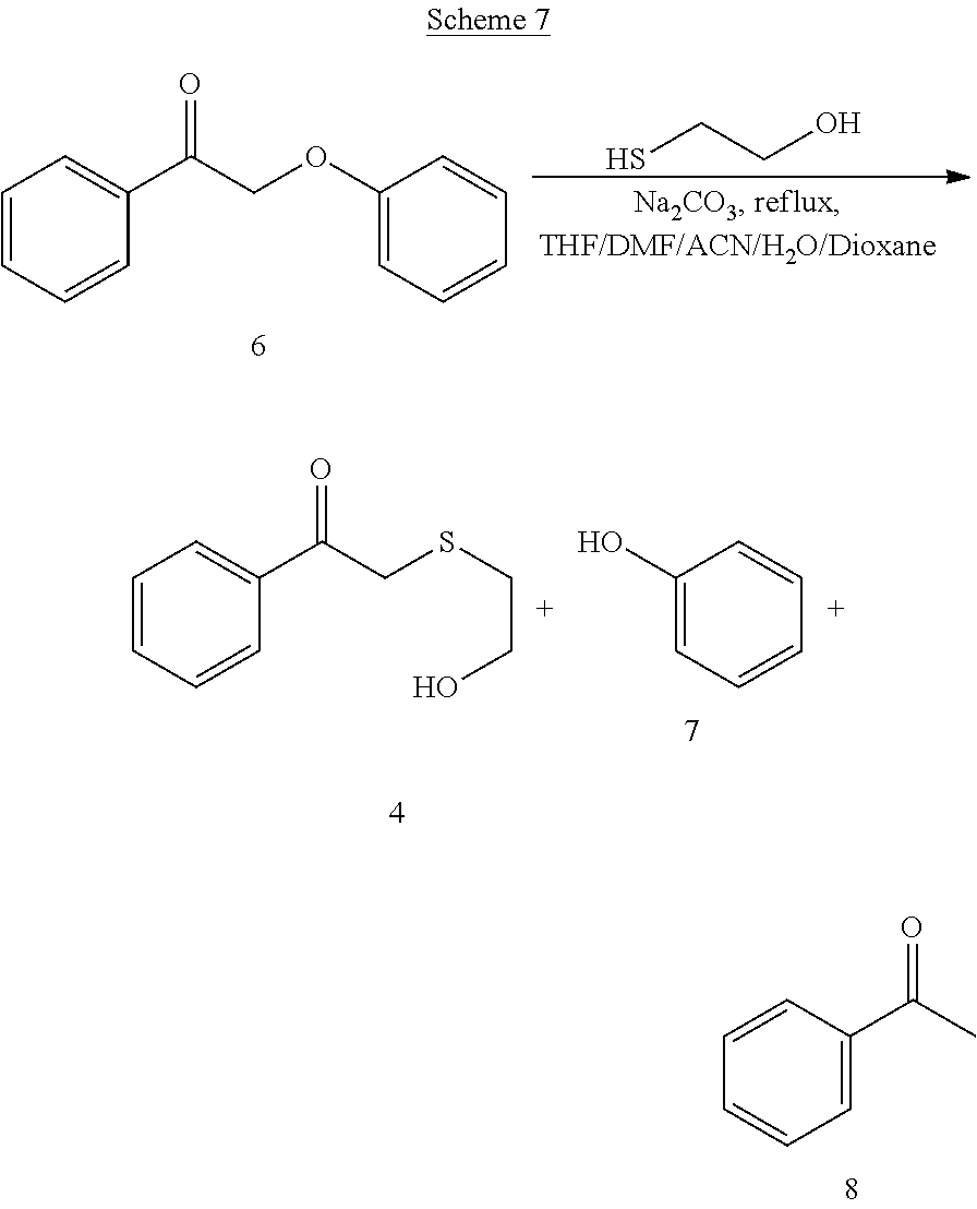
SCCO.C1=CC=CC(C(COC2=CC=CC=C2)=O)=C1.C1=CC=CC=C1C(C)=O.C1=CC=CC(C(CSCCO)=O)=C1.C1(O)=CC=CC=C1
